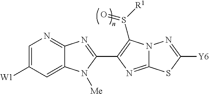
C12=CC([W1])=CN=C1N=C(C1=C(S([R1])=O)N3C(=N1)SC([Y6])=N3)N2[Me]
